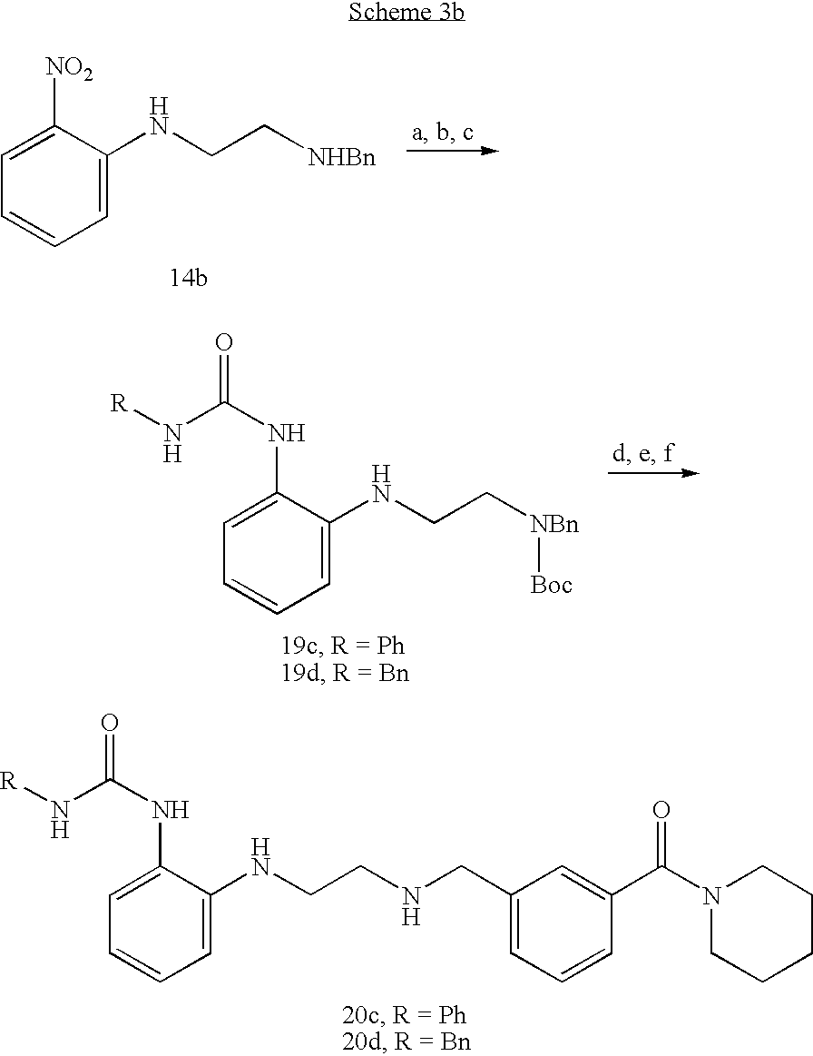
C1=C(NC(=O)N[R])C(NCC[NBn][Boc])=CC=C1.C1=C(NC(=O)N[R])C(NCCNCC2=CC=CC(C(N3CCCCC3)=O)=C2)=CC=C1.C1=C([NO2])C(NCC[NHBn])=CC=C1
